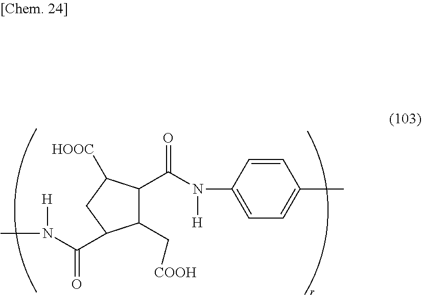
C1(C(N(C2=CC=C(C)C=C2)[H])=O)C(C[COOH])C(C(N(C)[H])=O)CC1[HOOC]
